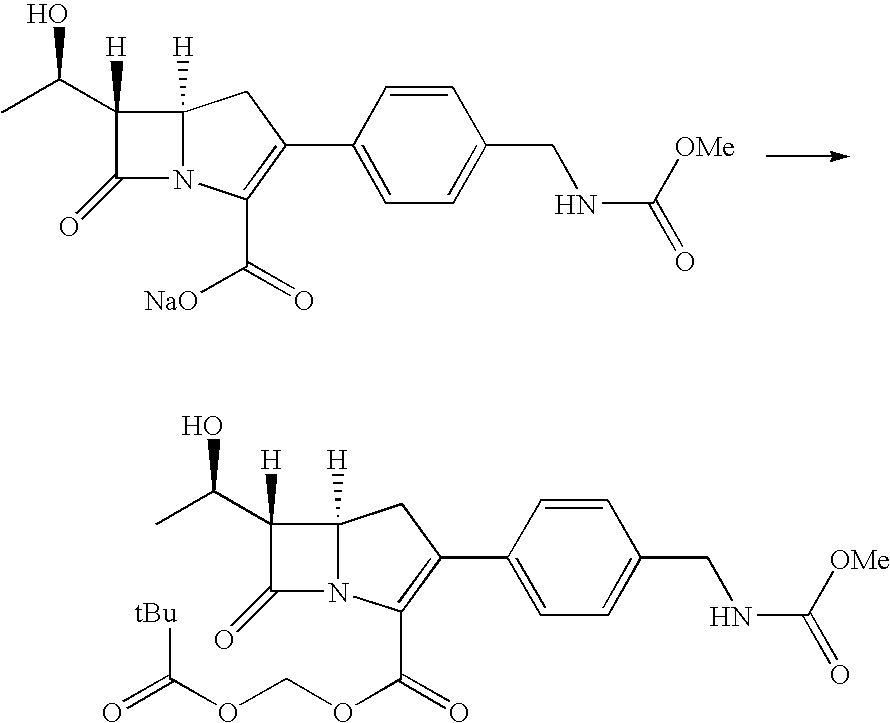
C1(=O)N2C([H])(CC(C3=CC=C(CNC([OMe])=O)C=C3)=C2C([NaO])=O)C1([H])C(O)C.C1(=O)N2C([H])(CC(C3=CC=C(CNC([OMe])=O)C=C3)=C2C(OCOC(=O)[tBu])=O)C1([H])C(O)C
